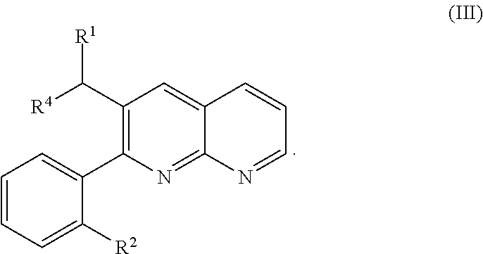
C1(C([R4])[R1])=C(C2=CC=CC=C2[R2])N=C2C(=C1)C=CC=N2
